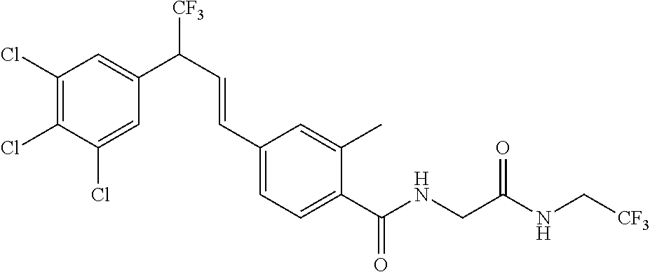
C1(Cl)=C(Cl)C(Cl)=CC(C(C=CC2=CC=C(C(NCC(NC[CF3])=O)=O)C(C)=C2)[CF3])=C1
